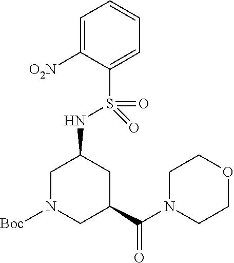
N(C1CN([Boc])CC(C(N2CCOCC2)=O)C1)S(C1=CC=CC=C1[O2N])(=O)=O
